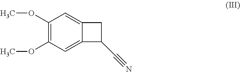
C1(OC)=C(OC)C=C2C(=C1)CC2C#N
